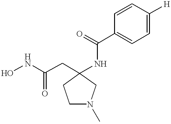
ONC(CC1(NC(C2=CC=C([H])C=C2)=O)CN(C)CC1)=O
